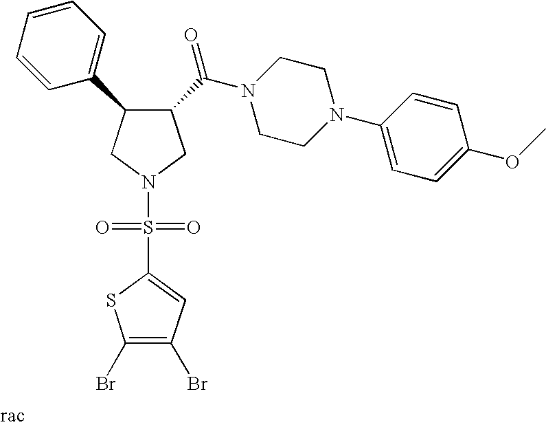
C1(C(N2CCN(C3=CC=C(OC)C=C3)CC2)=O)C(C2=CC=CC=C2)CN(S(=O)(=O)C2=CC(Br)=C(Br)S2)C1
